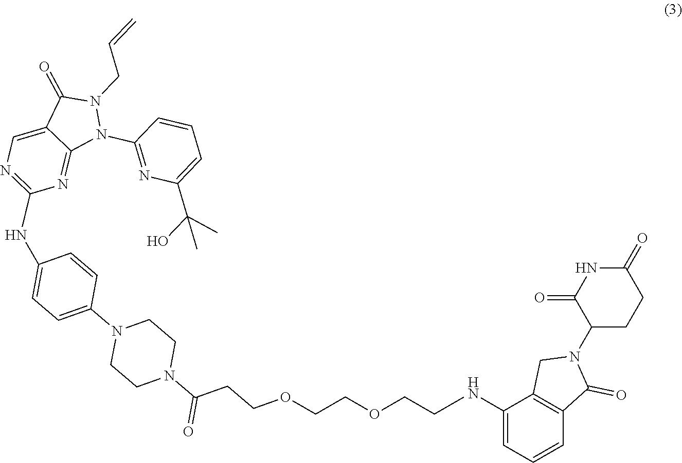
C1=C2C(=NC(C)=N1)N(C1=NC(C(O)(C)C)=CC=C1)N(CC=C)C2=O.NC1=CC=C(N2CCN(C(CCOCCOCCC)=O)CC2)C=C1.NC1=CC=CC2=C1CN(C1CCC(=O)NC1=O)C2=O
